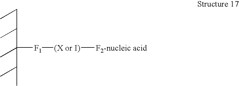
C(C([F1][(X or I)][F2-nucleic acid])(C)C(C)C)(C)CC
